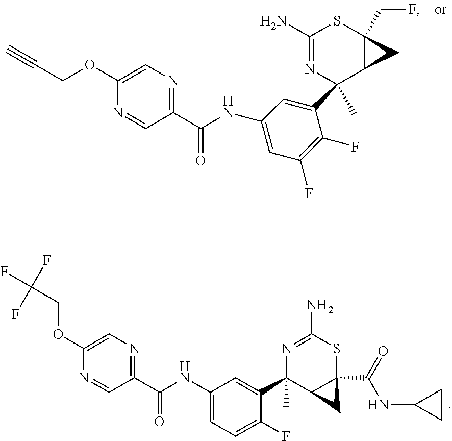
C1(C(NC2=CC=C(F)C(C3(C)C4C(C(=O)NC5CC5)(SC(N)=N3)C4)=C2)=O)=NC=C(OCC(F)(F)F)N=C1.C1(C(NC2=CC(F)=C(F)C(C3(C)C4C(CF)(SC(N)=N3)C4)=C2)=O)=NC=C(OCC#C)N=C1
